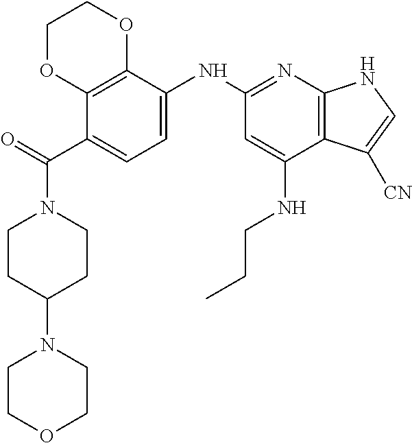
C1CC(N2CCOCC2)CCN1C(C1=CC=C(NC2=NC3=C(C(NCCC)=C2)C([CN])=CN3)C2=C1OCCO2)=O
